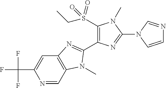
N1=CC2=C(C=C1C(F)(F)F)N=C(C1=C(S(=O)(=O)CC)N(C)C(N3C=CN=C3)=N1)N2C
